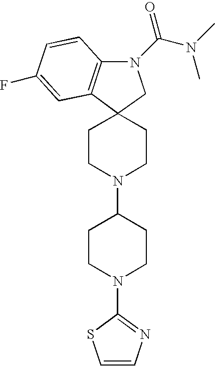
C12(CCN(C3CCN(C4=NC=CS4)CC3)CC1)C1=C(N(C(N(C)C)=O)C2)C=CC(F)=C1
